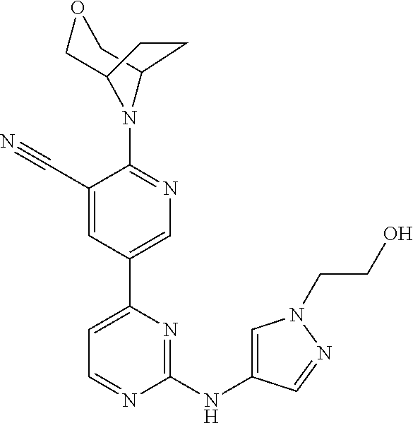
C1(N2C3COCC2CC3)=NC=C(C2=CC=NC(NC3=CN(CCO)N=C3)=N2)C=C1C#N
